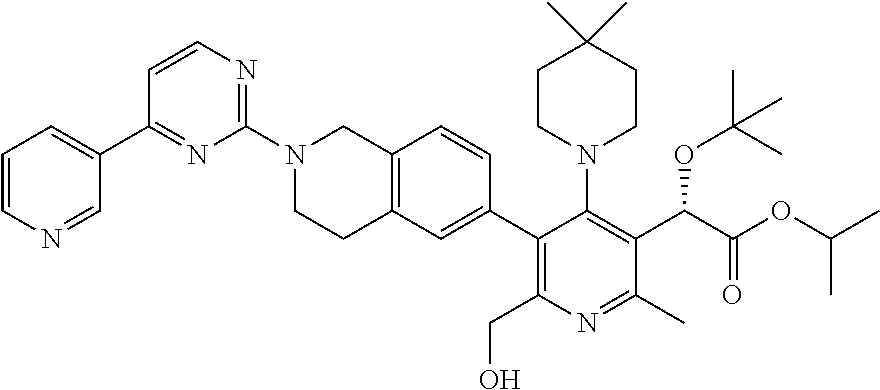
C1=CN=CC(C2=NC(N3CCC4=C(C3)C=CC(C3=C(CO)N=C(C)C(C(C(=O)OC(C)C)OC(C)(C)C)=C3N3CCC(C)(C)CC3)=C4)=NC=C2)=C1
